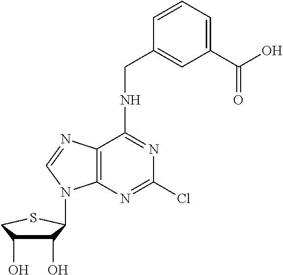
C1(O)C(O)CSC1N1C2=C(C(NCC3=CC(C(O)=O)=CC=C3)=NC(Cl)=N2)N=C1
